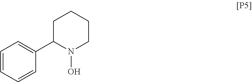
C1=CC=CC(C2N(O)CCCC2)=C1
